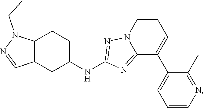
C12=C(CC(NC3=NN4C(=N3)C(C3=CC=CN=C3C)=CC=C4)CC1)C=NN2CC
